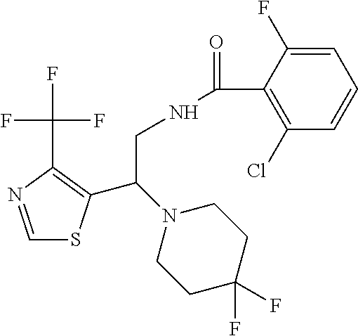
C1=NC(C(F)(F)F)=C(C(N2CCC(F)(F)CC2)CNC(=O)C2=C(Cl)C=CC=C2F)S1
